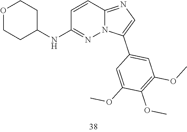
C1COCCC1NC1=NN2C(=NC=C2C2=CC(OC)=C(OC)C(OC)=C2)C=C1
